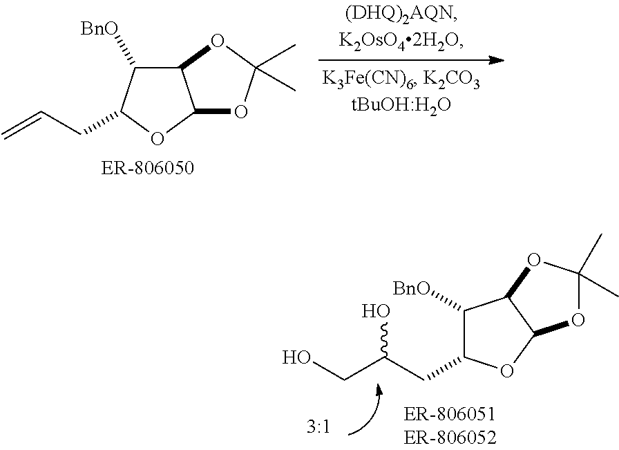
C1([BnO])C2C(OC1CC=C)OC(C)(C)O2.C1([BnO])C(CC(CO)O)OC2C1OC(C)(C)O2
